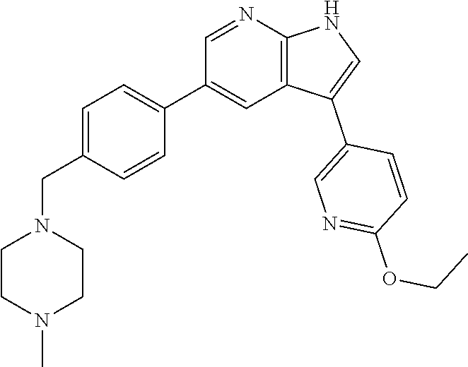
C1=C(CN2CCN(C)CC2)C=CC(C2=CC3=C(N=C2)NC=C3C2=CN=C(OCC)C=C2)=C1
